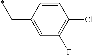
C1=CC(C*)=CC(F)=C1Cl
